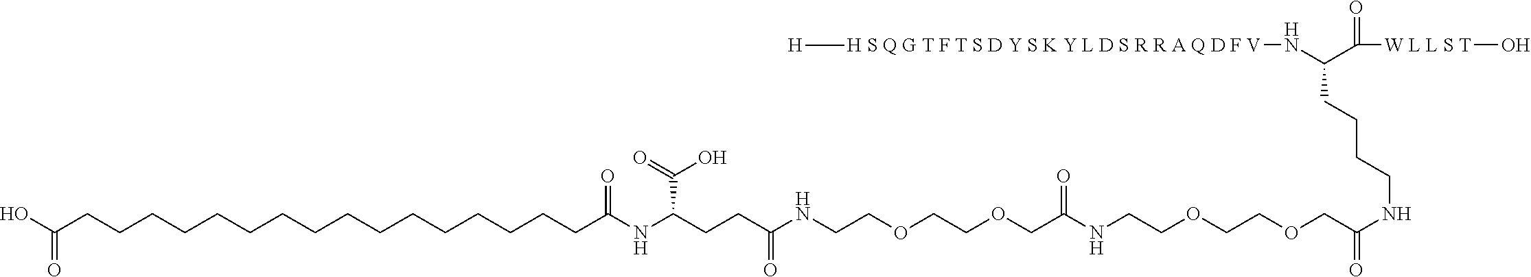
OC(CCCCCCCCCCCCCCCCC(NC(CCC(NCCOCCOCC(NCCOCCOCC(NCCCCC(N[H S Q G T F T S D Y S K Y L D S R R A Q D F V][H])C([W L L S T]O)=O)=O)=O)=O)C(=O)O)=O)=O
